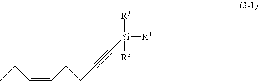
CCC=CCCC#C[Si]([R4])([R3])[R5]
